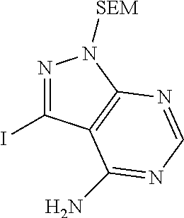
IC1=NN([SEM])C2=C1C(N)=NC=N2
